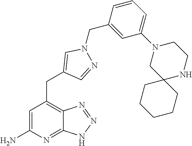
C1=C(N)N=C2C(=C1CC1=CN(CC3=CC(N4CC5(NCC4)CCCCC5)=CC=C3)N=C1)N=NN2
